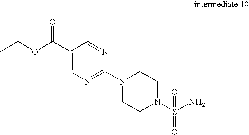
C1(C(OCC)=O)=CN=C(N2CCN(S(N)(=O)=O)CC2)N=C1
